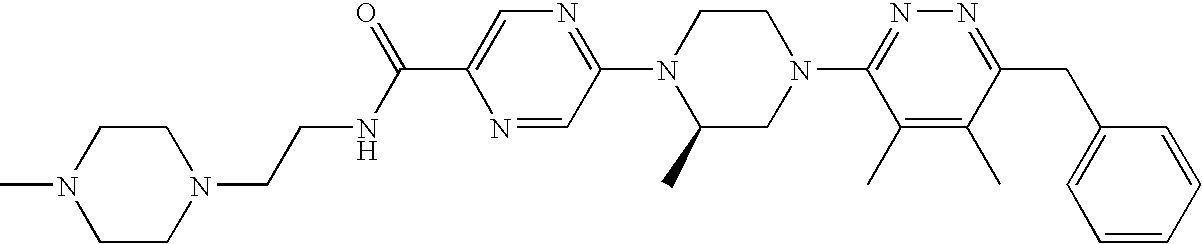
N1=CC(N2C(C)CN(C3=NN=C(CC4=CC=CC=C4)C(C)=C3C)CC2)=NC=C1C(=O)NCCN1CCN(C)CC1
